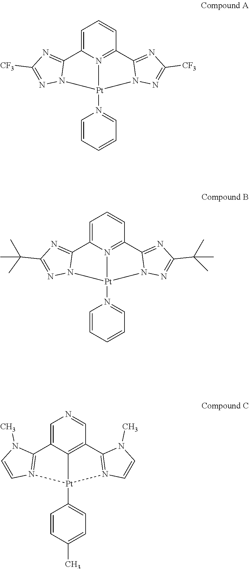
C1=C2N3=C(C=C1)C1=NC(C(C)(C)C)=NN1[Pt]3(N1=CC=CC=C1)N1C2=NC(C(C)(C)C)=N1.C1=C2N3=C(C=C1)C1=NC([CF3])=NN1[Pt]3(N1=CC=CC=C1)N1C2=NC([CF3])=N1.C1=C2C3=C(C=N1)C1=N(C=CN1C)[Pt]3(C1=CC=C(C)C=C1)N1=C2N(C)C=C1
